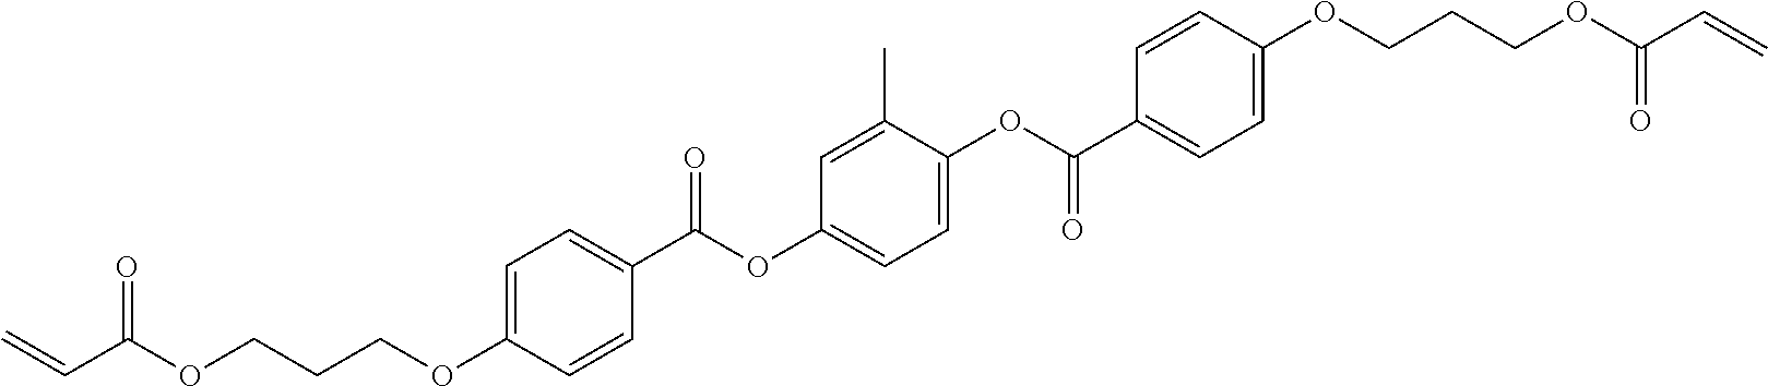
C=CC(OCCCOC1=CC=C(C(OC2=CC=C(OC(=O)C3=CC=C(OCCCOC(C=C)=O)C=C3)C(C)=C2)=O)C=C1)=O
